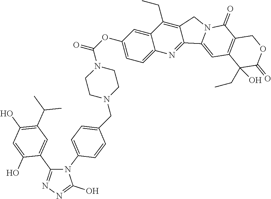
C1=C(CN2CCN(C(OC3=CC=C4C(=C3)C(CC)=C3C(=N4)C4=CC5=C(C(=O)N4C3)COC(=O)C5(O)CC)=O)CC2)C=CC(N2C(C3=CC(C(C)C)=C(O)C=C3O)=NN=C2O)=C1
